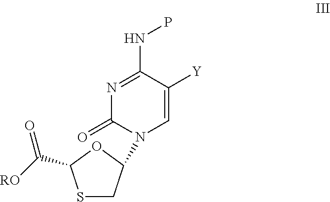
S1CC(N2C=C([Y])C(NP)=NC2=O)OC1C([RO])=O
